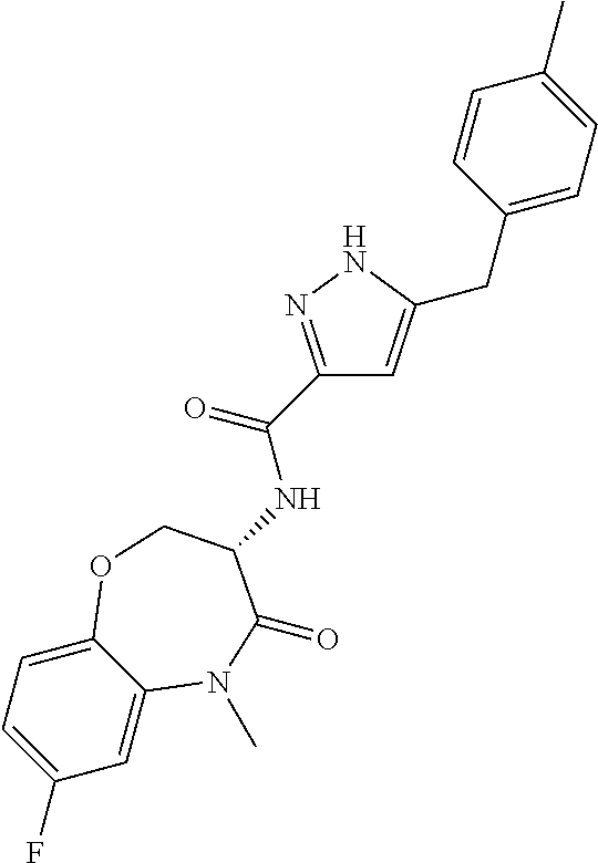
C1=C2C(=CC=C1F)OCC(NC(C1=NNC(CC3=CC=C(C)C=C3)=C1)=O)C(=O)N2C
